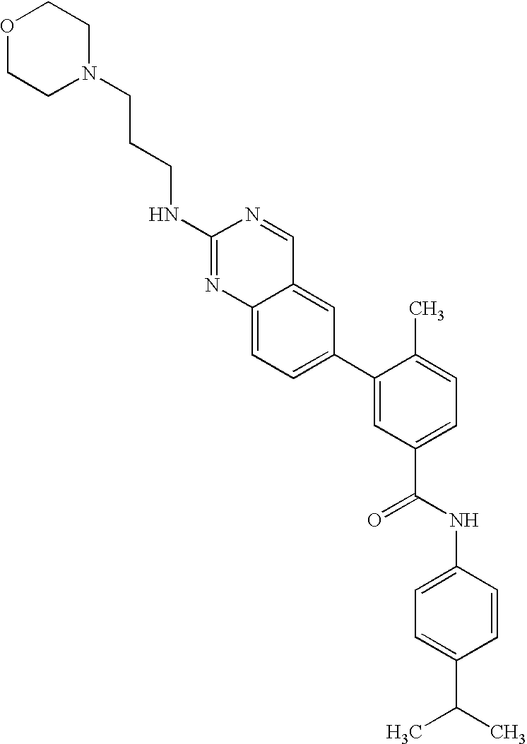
C1(NCCCN2CCOCC2)=NC2=CC=C(C3=CC(C(=O)NC4=CC=C(C(C)C)C=C4)=CC=C3C)C=C2C=N1
